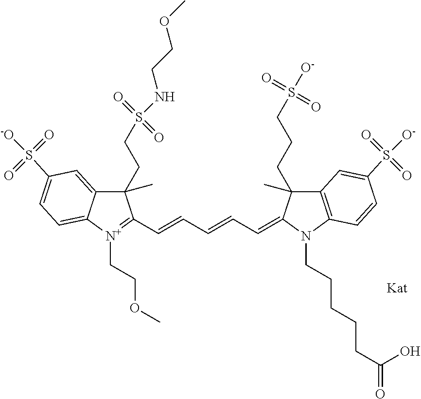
C1(CCS(NCCOC)(=O)=O)(C)C2=CC(S([-O])(=O)=O)=CC=C2[N+](CCOC)=C1C=CC=CC=C1C(C)(CCCS([O-])(=O)=O)C2=C(N1CCCCCC(=O)O)C=CC(S([O-])(=O)=O)=C2
